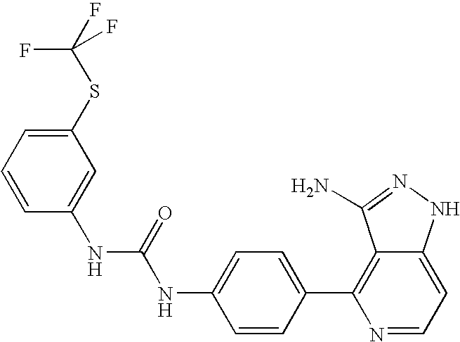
C1=CC(NC(NC2=CC=C(C3=C4C(=CC=N3)NN=C4N)C=C2)=O)=CC(SC(F)(F)F)=C1
